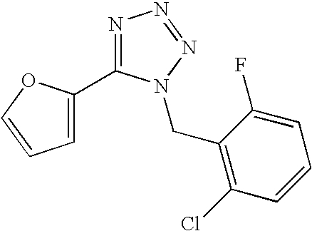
N1=C(C2=CC=CO2)N(CC2=C(Cl)C=CC=C2F)N=N1
